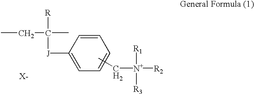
CCC(C)([R])[J]C1=CC=CC=C1.CC[N+]([R1])([R2])[R3].[X-]
